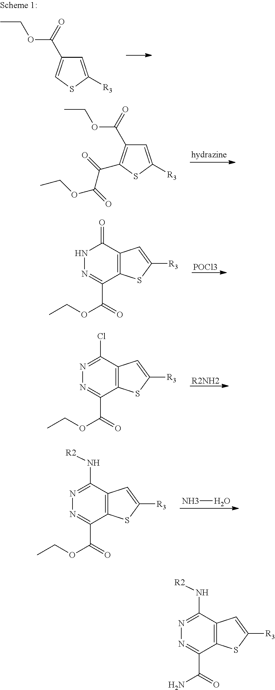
C1=C([R3])SC=C1C(=O)OCC.C1=C([R3])SC(C(=O)C(=O)OCC)=C1C(=O)OCC.[POCl3].C12=C(C(=O)NN=C1C(OCC)=O)C=C([R3])S2.[R2NH2].C12=C(C(Cl)=NN=C1C(OCC)=O)C=C([R3])S2.NO.C12=C(C(N[R2])=NN=C1C(OCC)=O)C=C([R3])S2.C12=C(C(N[R2])=NN=C1C(N)=O)C=C([R3])S2
